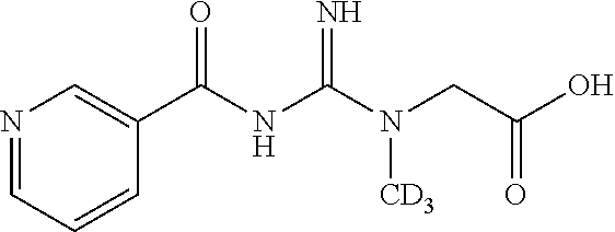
N1=CC=CC(C(NC(N(CC(O)=O)[CD3])=N)=O)=C1
